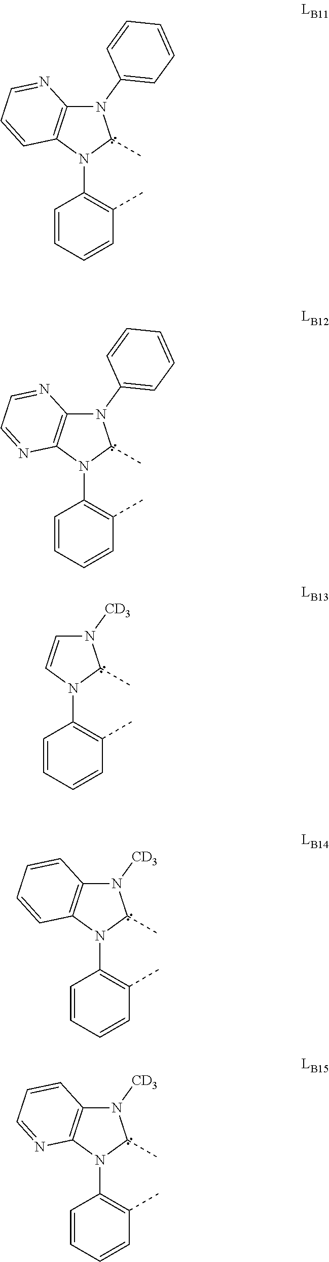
N1(C2=CC=CC=C2)C2=C(N(C3=C(C)C=CC=C3)C1C)N=CC=N2.N1(C2=CC=CC=C2)C2=C(N(C3=C(C)C=CC=C3)C1C)C=CC=N2.N1([CD3])C=CN(C2=C(C)C=CC=C2)C1C.N1([CD3])C2=C(N(C3=C(C)C=CC=C3)C1C)C=CC=C2.N1([CD3])C2=C(N(C3=C(C)C=CC=C3)C1C)N=CC=C2
